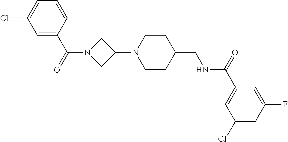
C1(N2CCC(CNC(C3=CC(Cl)=CC(F)=C3)=O)CC2)CN(C(=O)C2=CC(Cl)=CC=C2)C1
